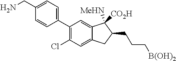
C1(C2=CC=C(CN)C=C2)=C(Cl)C=C2C(=C1)C([MeHN])([CO2H])C(CCC[B(OH)2])C2
